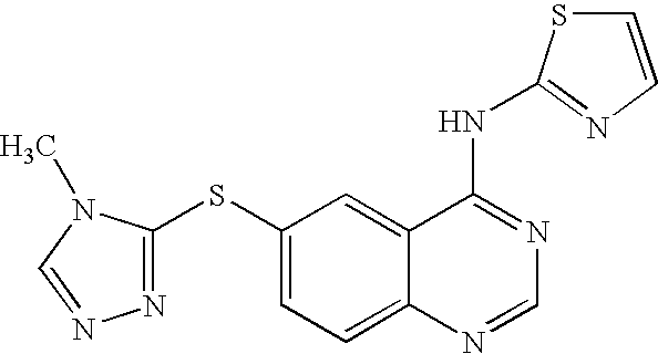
N1=C(SC2=CC=C3C(=C2)C(NC2=NC=CS2)=NC=N3)N(C)C=N1
